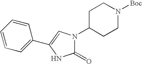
C1C(N2C(=O)NC(C3=CC=CC=C3)=C2)CCN([Boc])C1
